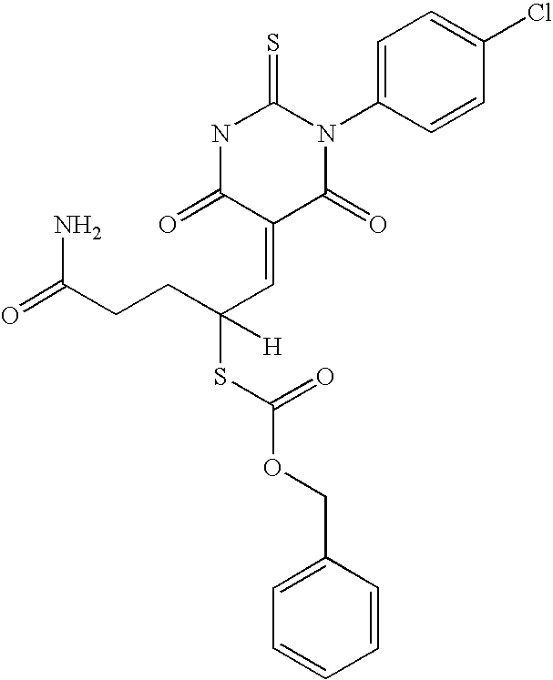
N1C(=O)C(=CC(CCC(=O)N)(SC(=O)OCC2=CC=CC=C2)[H])C(=O)N(C2=CC=C(Cl)C=C2)C1=S
